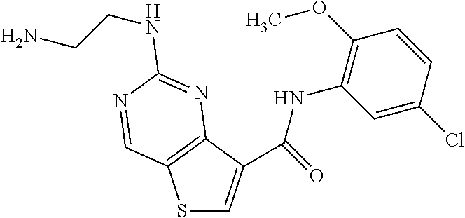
S1C=C(C(NC2=C(OC)C=CC(Cl)=C2)=O)C2=C1C=NC(NCCN)=N2
